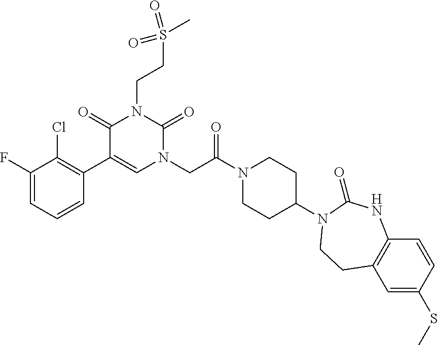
C1(F)=CC=CC(C2=CN(CC(N3CCC(N4C(=O)NC5=C(C=C(SC)C=C5)CC4)CC3)=O)C(=O)N(CCS(C)(=O)=O)C2=O)=C1Cl
